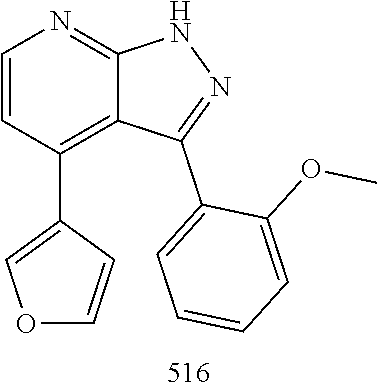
N1C2=NC=CC(C3=COC=C3)=C2C(C2=CC=CC=C2OC)=N1
